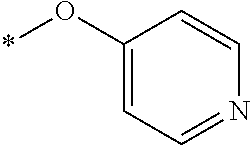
*OC1=CC=NC=C1
